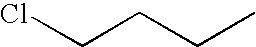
C(CCC)Cl
